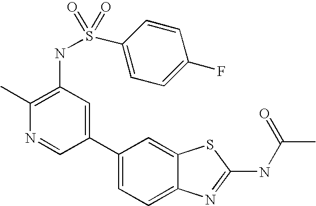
C1(C2=CC(NS(=O)(=O)C3=CC=C(F)C=C3)=C(C)N=C2)=CC=C2C(=C1)SC(NC(C)=O)=N2
